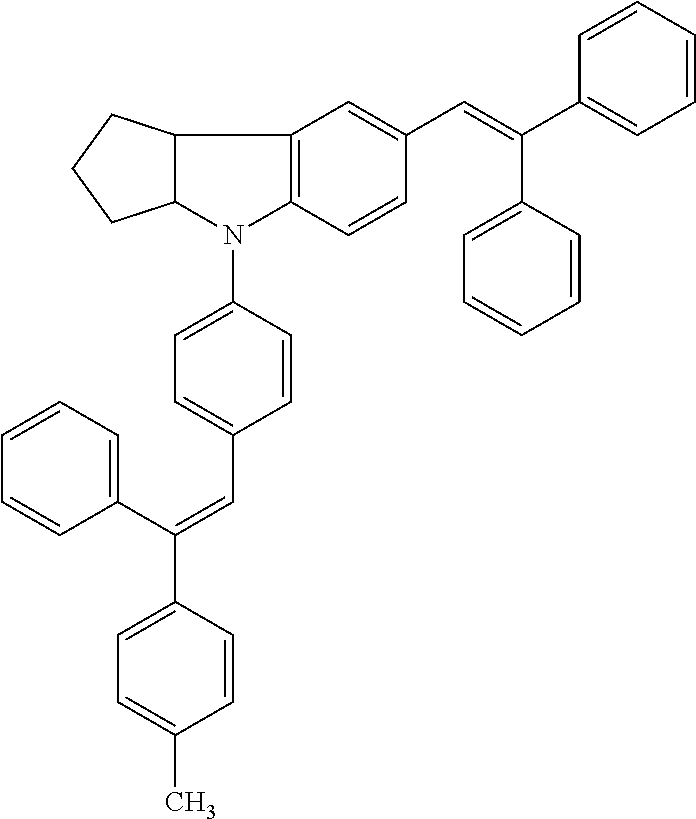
C1=CC(C(C2=CC=CC=C2)=CC2=CC=C(N3C4=C(C5C3CCC5)C=C(C=C(C3=CC=CC=C3)C3=CC=CC=C3)C=C4)C=C2)=CC=C1C
